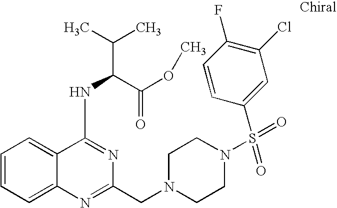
C1=CC=C2C(=C1)C(NC(C(C)C)C(OC)=O)=NC(CN1CCN(S(C3=CC(Cl)=C(F)C=C3)(=O)=O)CC1)=N2
